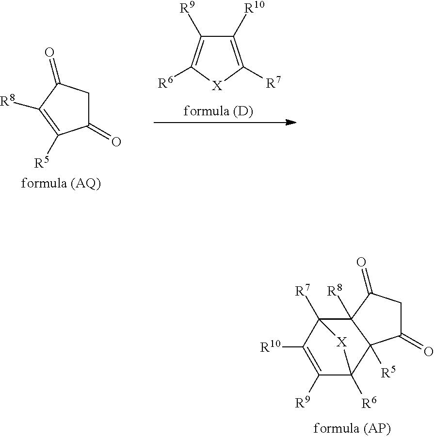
C1C(=O)C2([R5])C([R8])(C1=O)C1([R7])C([R10])=C([R9])C2([R6])[X]1.C1([R10])=C([R7])[X]C([R6])=C1[R9].C1C(=O)C([R5])=C([R8])C1=O
